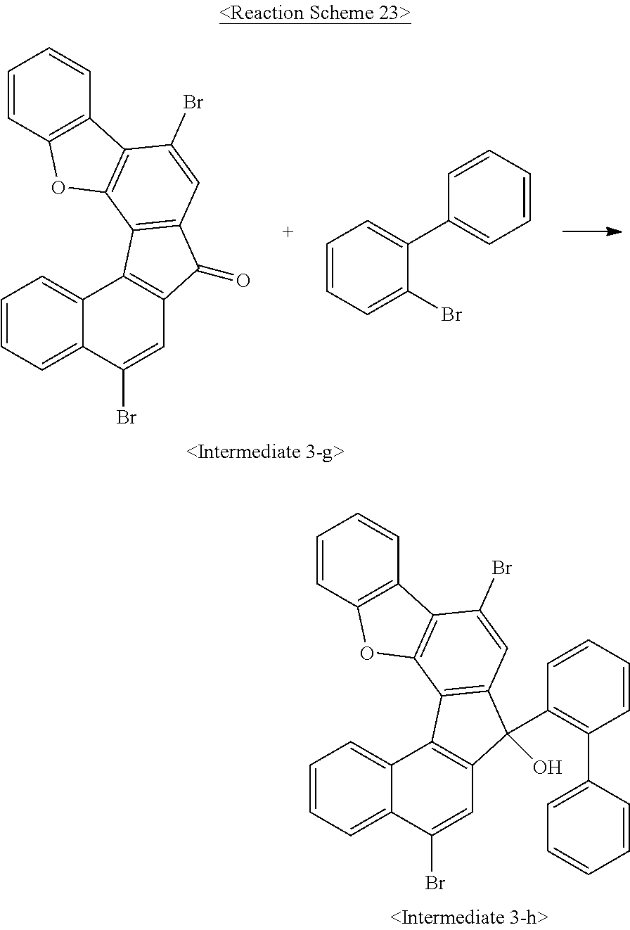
C1=CC=C2C(=C1)C1=C(C=C2Br)C(O)(C2=C(C3=CC=CC=C3)C=CC=C2)C2=C1C1=C(C(Br)=C2)C2=C(O1)C=CC=C2.C1=CC=C2C(=C1)C1=C(C=C2Br)C(=O)C2=C1C1=C(C(Br)=C2)C2=C(O1)C=CC=C2.C1=CC=C(Br)C(C2=CC=CC=C2)=C1
